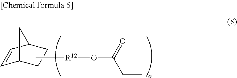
C1=CC2CCC1C2.C[R12]OC(=O)C=C
